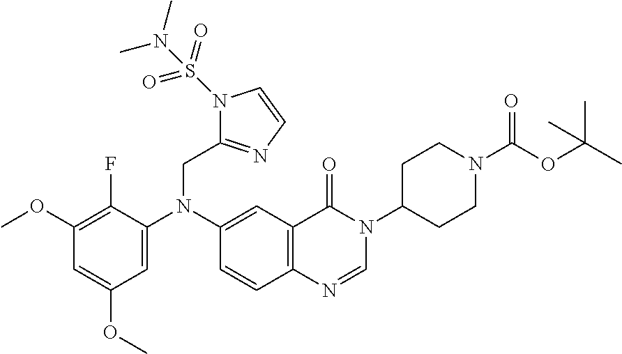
N1(S(N(C)C)(=O)=O)C(CN(C2=CC(OC)=CC(OC)=C2F)C2=CC3=C(C=C2)N=CN(C2CCN(C(OC(C)(C)C)=O)CC2)C3=O)=NC=C1
